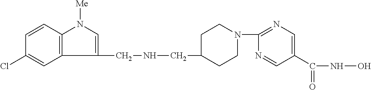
C1CN(C2=NC=C(C(=O)NO)C=N2)CCC1CNCC1=CN([Me])C2=C1C=C(Cl)C=C2
